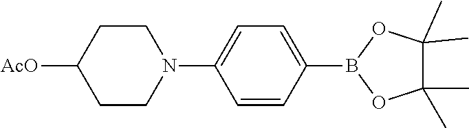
[AcO]C1CCN(C2=CC=C(B3OC(C)(C)C(C)(C)O3)C=C2)CC1
